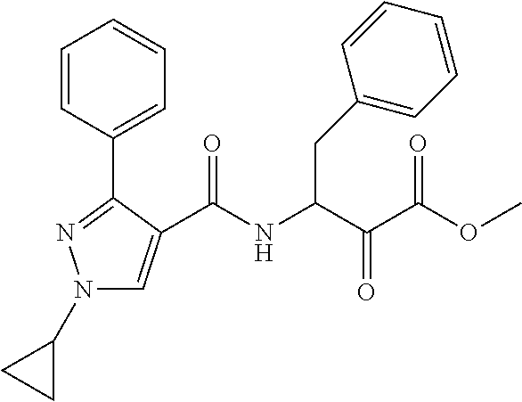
N1(C2CC2)C=C(C(NC(C(C(=O)OC)=O)CC2=CC=CC=C2)=O)C(C2=CC=CC=C2)=N1
